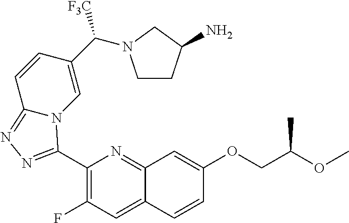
C1(C2=NN=C3N2C=C(C([F3C])N2CCC(N)C2)C=C3)=C(F)C=C2C(=N1)C=C(OCC(OC)C)C=C2
